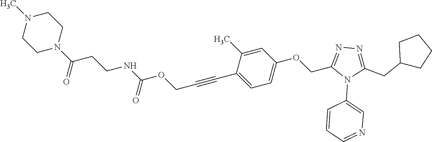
C1=C(C)C(C#CCOC(NCCC(N2CCN(C)CC2)=O)=O)=CC=C1OCC1=NN=C(CC2CCCC2)N1C1=CN=CC=C1
